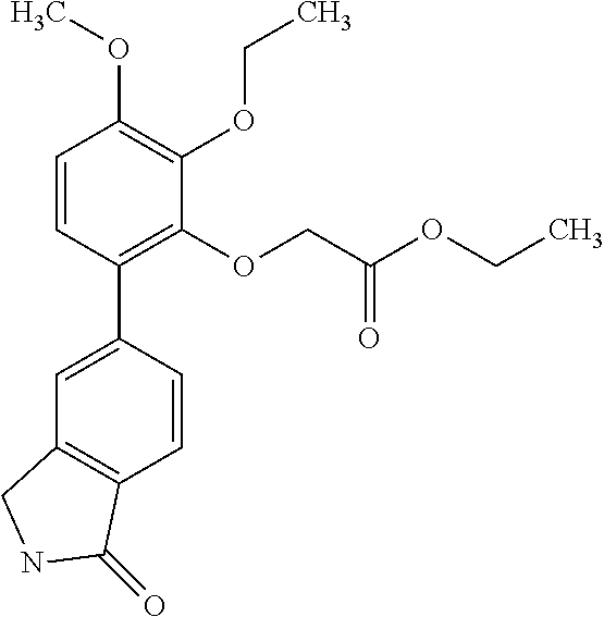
C1=C(C2=C(OCC(OCC)=O)C(OCC)=C(OC)C=C2)C=CC2=C1CNC2=O
